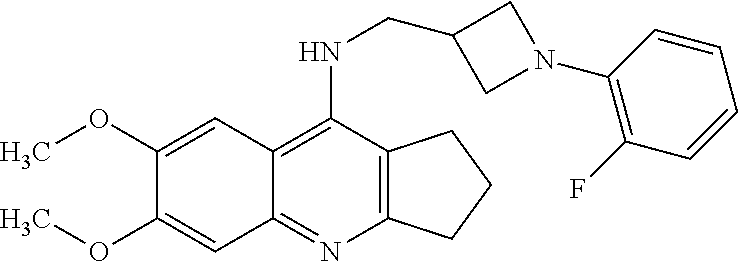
C12=C(C(NCC3CN(C4=C(F)C=CC=C4)C3)=C3C(=N1)C=C(OC)C(OC)=C3)CCC2
